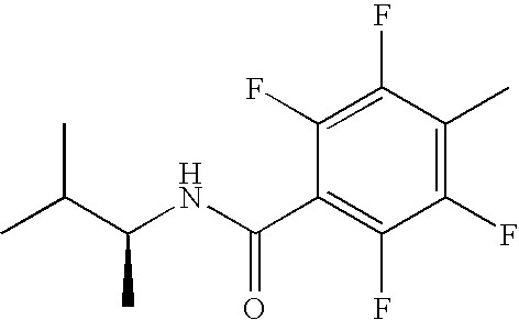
C(C(NC(C1=C(F)C(F)=C(C)C(F)=C1F)=O)C)(C)C
